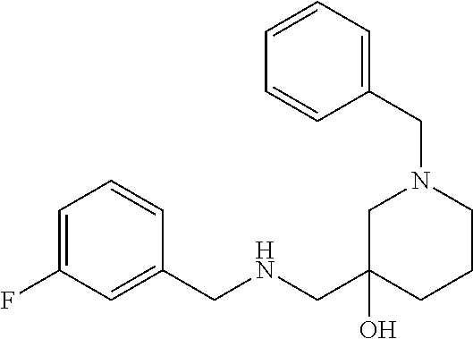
C1=C(F)C=C(CNCC2(O)CN(CC3=CC=CC=C3)CCC2)C=C1
